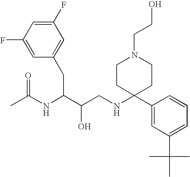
C1(F)=CC(F)=CC(CC(NC(C)=O)C(O)CNC2(C3=CC(C(C)(C)C)=CC=C3)CCN(CCO)CC2)=C1
